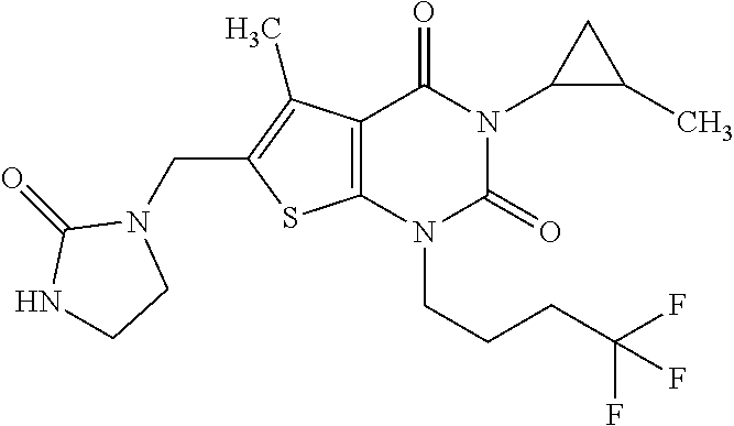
C12=C(N(CCCC(F)(F)F)C(=O)N(C3C(C)C3)C1=O)SC(CN1C(=O)NCC1)=C2C
